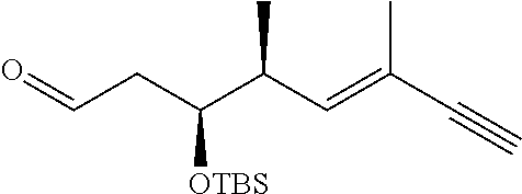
C(CC(C(C=C(C#C)C)C)[OTBS])=O
